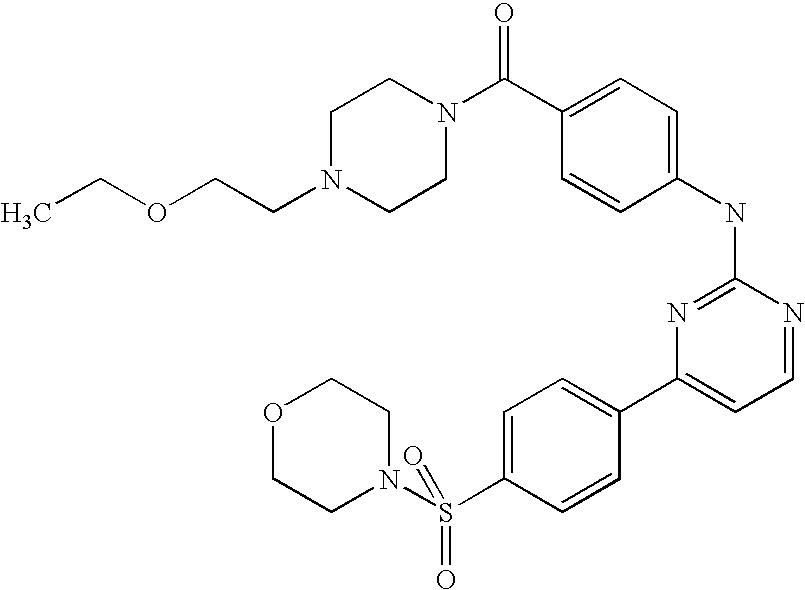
C1N(CCOCC)CCN(C(C2=CC=C(NC3=NC(C4=CC=C(S(N5CCOCC5)(=O)=O)C=C4)=CC=N3)C=C2)=O)C1
